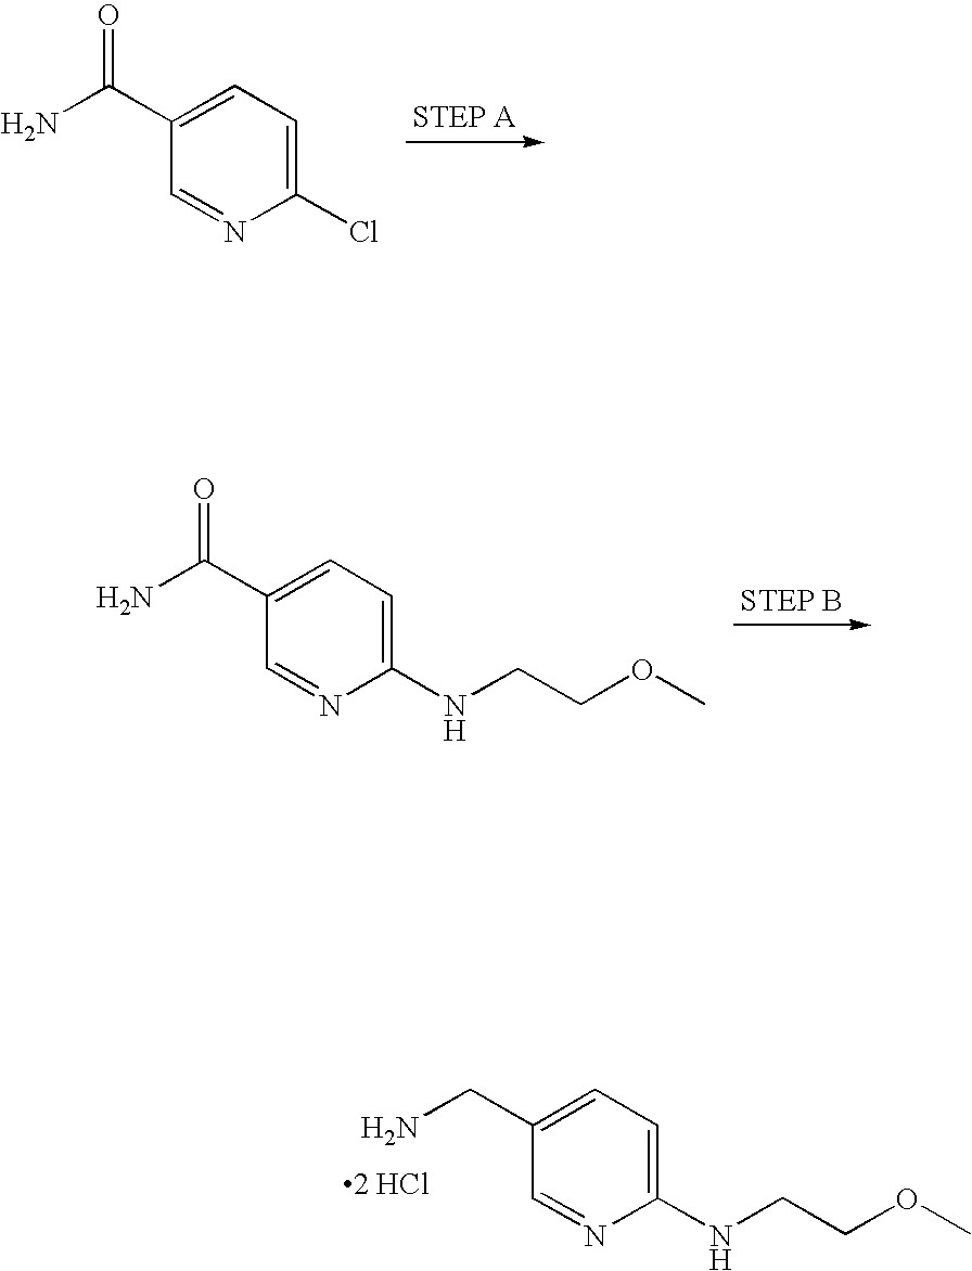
C1=NC(Cl)=CC=C1C(N)=O.C1=NC(NCCOC)=CC=C1C(N)=O.C1=NC(NCCOC)=CC=C1CN.[2 HCl]
